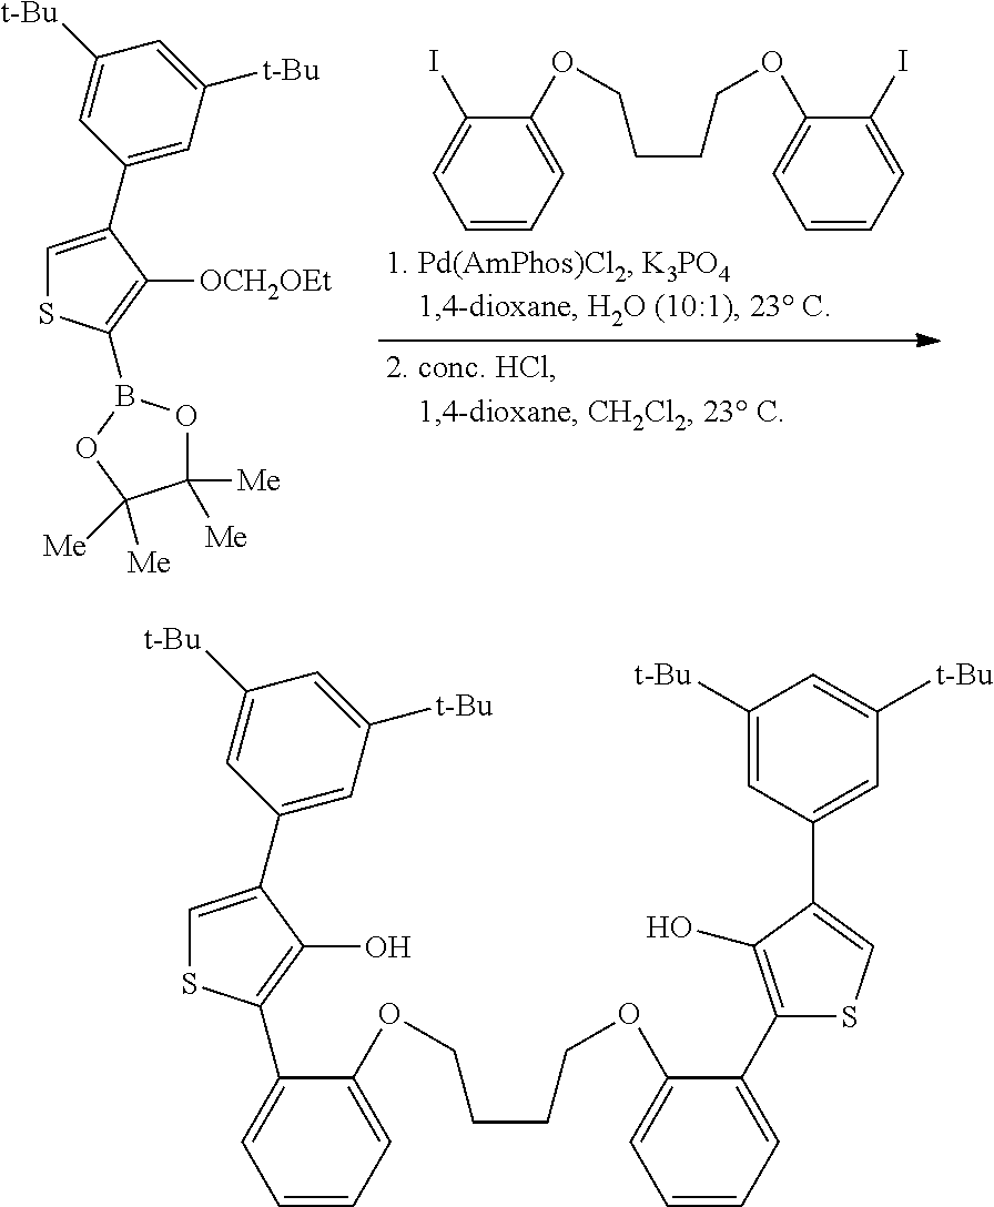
C1=CC=C(OCCCCOC2=CC=CC=C2I)C(I)=C1.C1=C(C2=CC([t-Bu])=CC([t-Bu])=C2)C([OCH2OEt])=C(B2OC([Me])([Me])C([Me])([Me])O2)S1.C1=CC=C(OCCCCOC2=CC=CC=C2C2=C(O)C(C3=CC([t-Bu])=CC([t-Bu])=C3)=CS2)C(C2=C(O)C(C3=CC([t-Bu])=CC([t-Bu])=C3)=CS2)=C1
